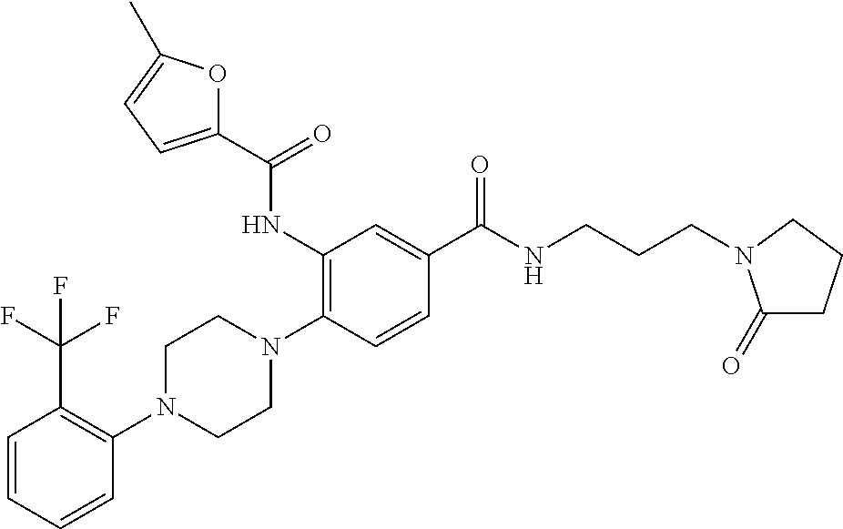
N1(C2=C(C(F)(F)F)C=CC=C2)CCN(C2=C(NC(C3=CC=C(C)O3)=O)C=C(C(NCCCN3C(=O)CCC3)=O)C=C2)CC1
